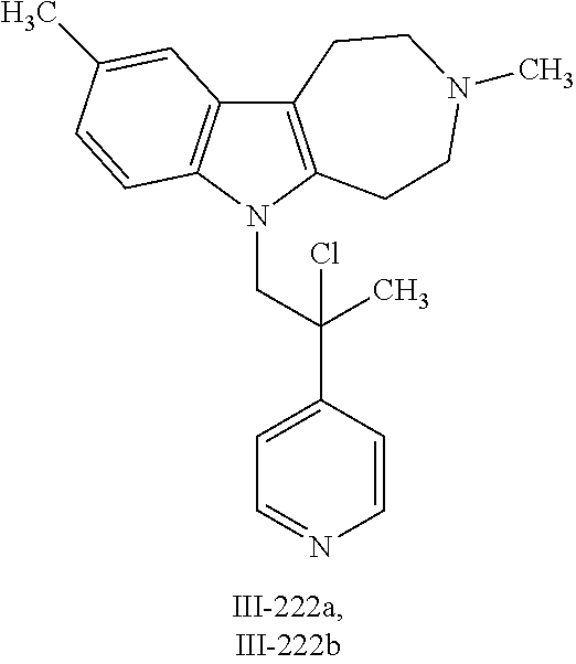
C12=C(N(CC(C3=CC=NC=C3)(Cl)C)C3=C1C=C(C)C=C3)CCN(C)CC2
